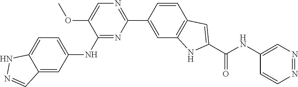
N1=NC=C(NC(C2=CC3=C(N2)C=C(C2=NC=C(OC)C(NC4=CC=C5NN=CC5=C4)=N2)C=C3)=O)C=C1
